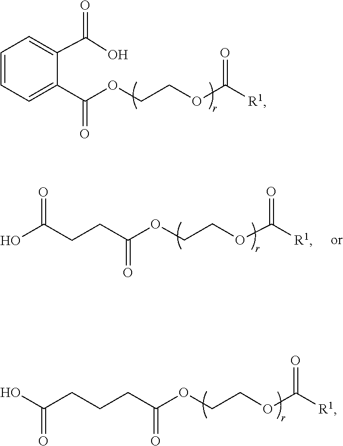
C1=C(C(=O)OCCOC(=O)[R1])C(C(=O)O)=CC=C1.C(C(=O)OCCOC(=O)[R1])CC(O)=O.C(C(=O)OCCOC(=O)[R1])CCC(=O)O
